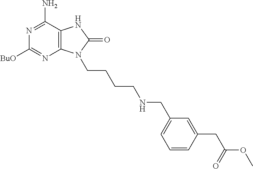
N1=C(N)C2=C(N=C1[BuO])N(CCCCNCC1=CC=CC(CC(=O)OC)=C1)C(=O)N2
